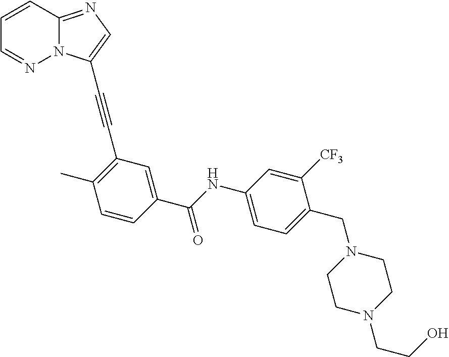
C1(C#CC2=CN=C3N2N=CC=C3)=C(C)C=CC(C(NC2=CC=C(CN3CCN(CCO)CC3)C([CF3])=C2)=O)=C1
